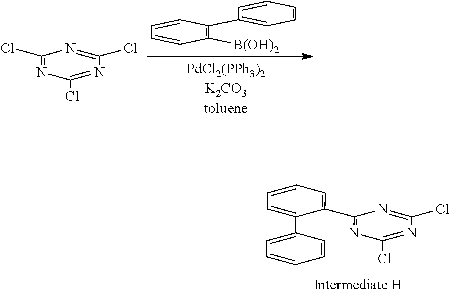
C1=CC(C2=CC=CC=C2)=C([B(OH)2])C=C1.C1(Cl)=NC(Cl)=NC(Cl)=N1.C1=CC=C(C2=NC(Cl)=NC(Cl)=N2)C(C2=CC=CC=C2)=C1
